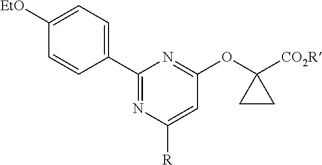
C1([EtO])=CC=C(C2=NC([R])=CC(OC3([CO2R])CC3)=N2)C=C1
